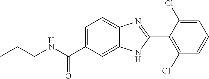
C1=C(C(NCCC)=O)C=C2C(=C1)N=C(C1=C(Cl)C=CC=C1Cl)N2
